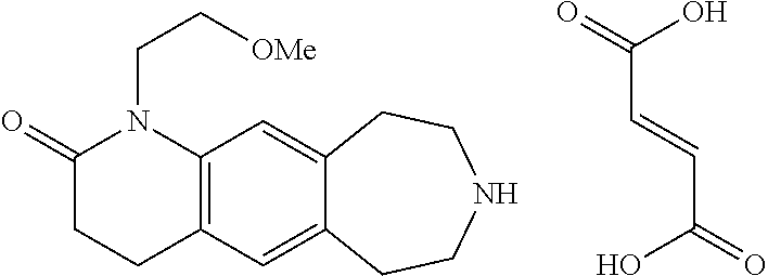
C(C(O)=O)=CC(=O)O.C1(=O)CCC2=C(N1CC[OMe])C=C1C(=C2)CCNCC1
